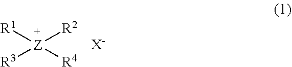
[R1][Z]([R4])([R2])[R3].[X-]
